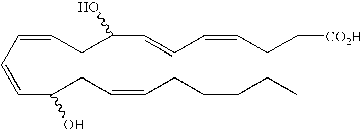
C(C=CC(CC=CCCCCC)O)=CCC(C=CC=CCC[CO2H])O
